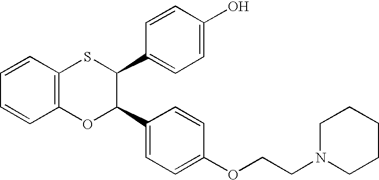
C1=CC2=C(C=C1)OC(C1=CC=C(OCCN3CCCCC3)C=C1)C(C1=CC=C(O)C=C1)S2
